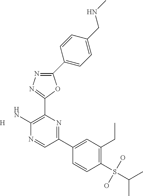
NC1=C(C2=NN=C(C3=CC=C(CNC)C=C3)O2)N=C(C2=CC(CC)=C(S(O)(O)C(C)C)C=C2)C=N1.[H]
